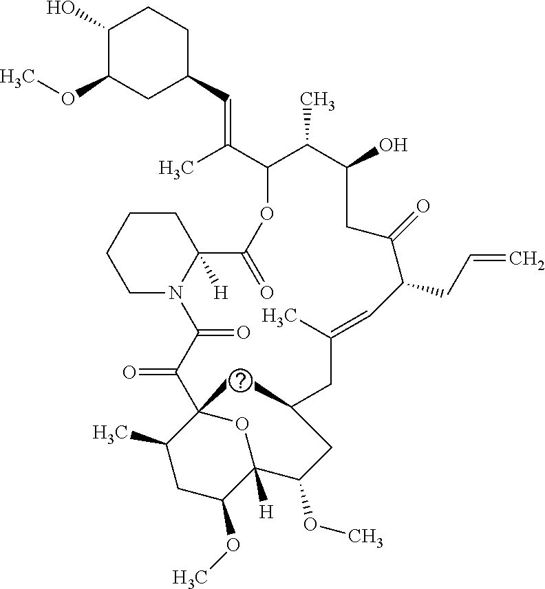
C1(O)C(OC)CC(C=C(C2C(C)C(O)CC(=O)C(CC=C)C=C(C)CC(C)CC(OC)C3([H])C(OC)CC(C)C(C)(C(=O)C(=O)N4C([H])(C(=O)O2)CCCC4)O3)C)CC1
